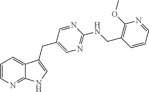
C1=CN=C2C(=C1)C(CC1=CN=C(NCC3=C(OC)N=CC=C3)N=C1)=CN2
